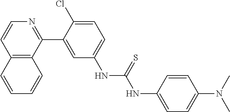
C12=C(C(C3=CC(NC(NC4=CC=C(N(C)C)C=C4)=S)=CC=C3Cl)=NC=C1)C=CC=C2
